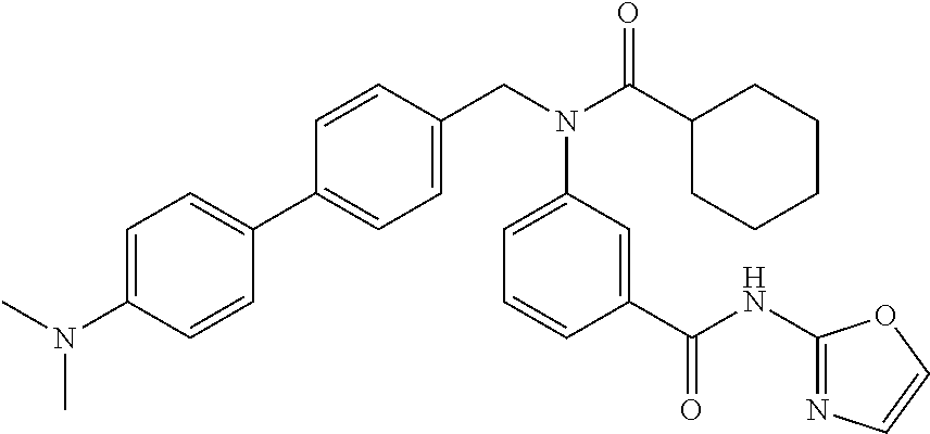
C1=C(N(C)C)C=CC(C2=CC=C(CN(C(C3CCCCC3)=O)C3=CC=CC(C(NC4=NC=CO4)=O)=C3)C=C2)=C1
